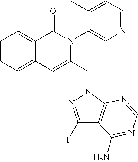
C1=CC=C2C(=C1C)C(=O)N(C1=CN=CC=C1C)C(CN1C3=C(C(I)=N1)C(N)=NC=N3)=C2
